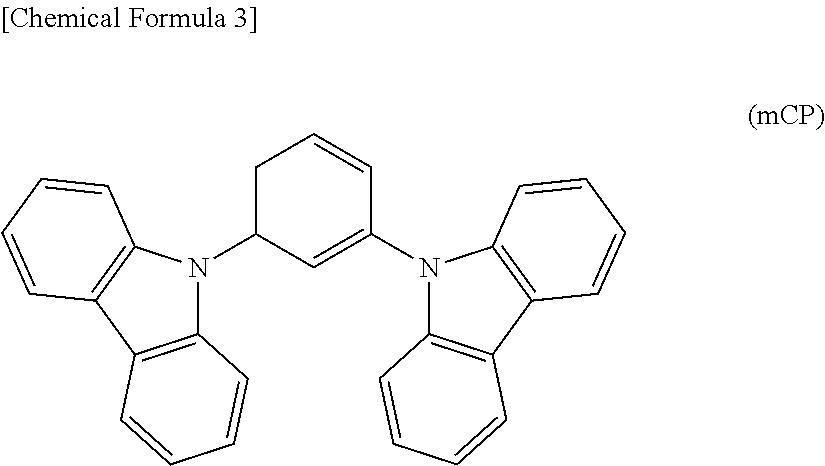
C1C(N2C3=C(C4=C2C=CC=C4)C=CC=C3)C=C(N2C3=C(C4=C2C=CC=C4)C=CC=C3)C=C1
